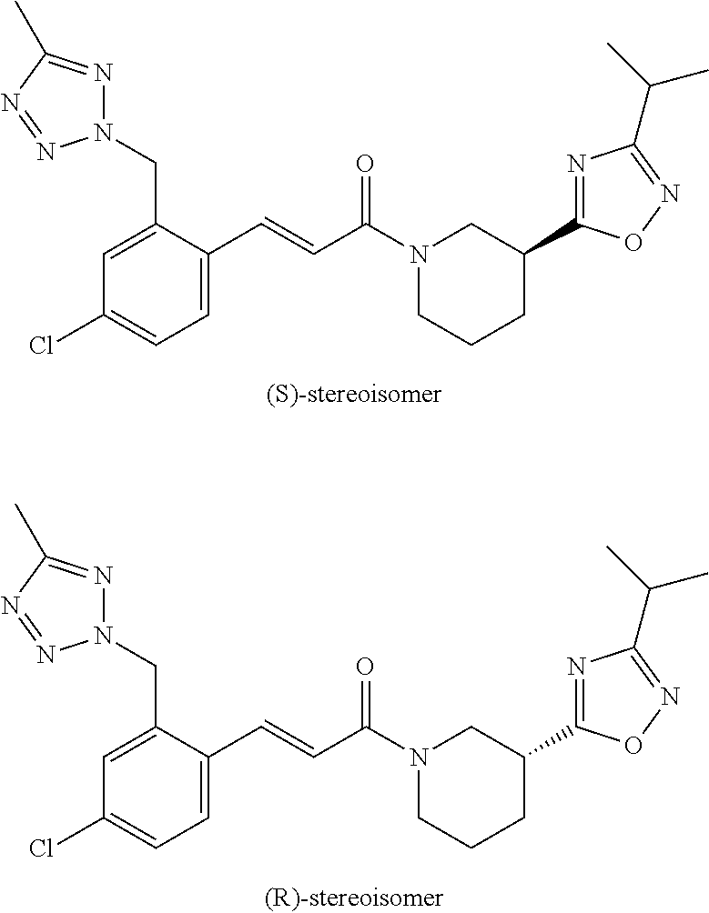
N1(CC2=CC(Cl)=CC=C2C=CC(N2CCCC(C3=NC(C(C)C)=NO3)C2)=O)N=C(C)N=N1.N1(CC2=CC(Cl)=CC=C2C=CC(N2CCCC(C3=NC(C(C)C)=NO3)C2)=O)N=C(C)N=N1
